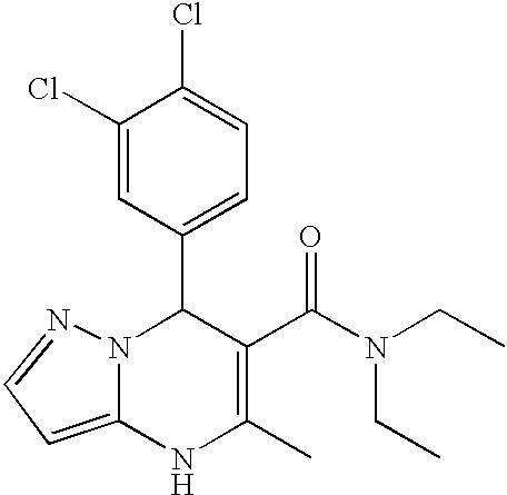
C1(Cl)=CC(C2N3C(=CC=N3)NC(C)=C2C(=O)N(CC)CC)=CC=C1Cl
